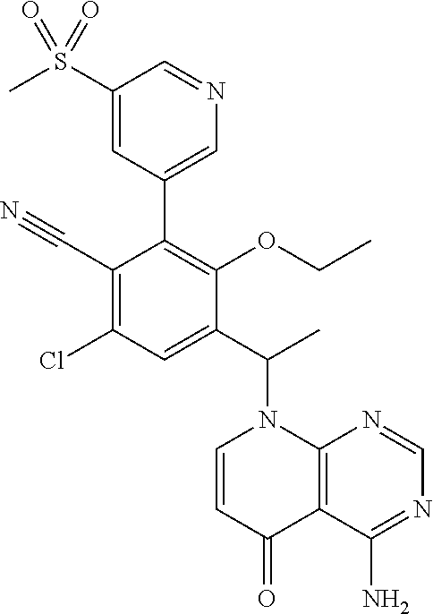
C1(C#N)=C(Cl)C=C(C(C)N2C=CC(=O)C3=C2N=CN=C3N)C(OCC)=C1C1=CN=CC(S(C)(=O)=O)=C1
